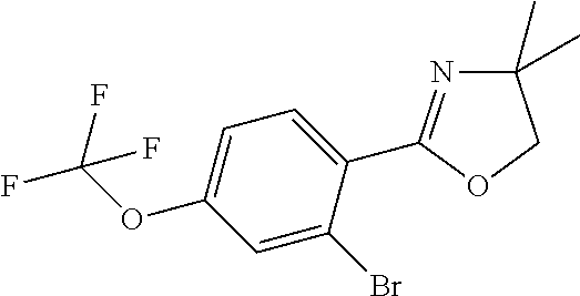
C1=C(OC(F)(F)F)C=C(Br)C(C2=NC(C)(C)CO2)=C1
